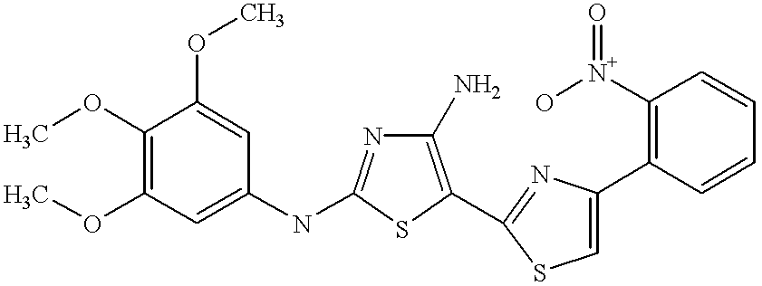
COC1=C(OC)C=C(NC2=NC(N)=C(C3=NC(C4=C([N+](O)=O)C=CC=C4)=CS3)S2)C=C1OC
